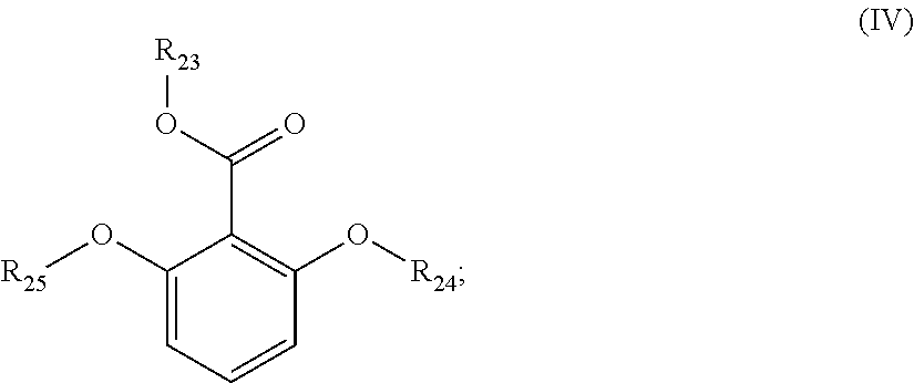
C1(O[R25])=CC=CC(O[R24])=C1C(O[R23])=O
